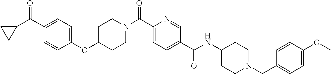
C1CN(C(C2=CC=C(C(=O)NC3CCN(CC4=CC=C(OC)C=C4)CC3)C=N2)=O)CCC1OC1=CC=C(C(C2CC2)=O)C=C1
